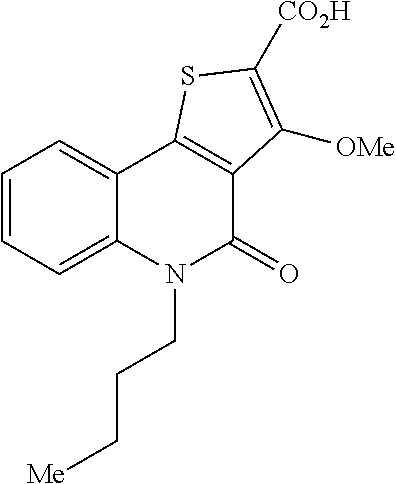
C1=CC=C2C(=C1)C1=C(C(=O)N2CCC[Me])C([OMe])=C([CO2H])S1
